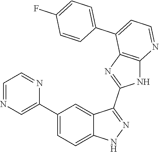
C1(C2=CC=C3C(=C2)C(C2=NC4=C(N2)N=CC=C4C2=CC=C(F)C=C2)=NN3)=CN=CC=N1
